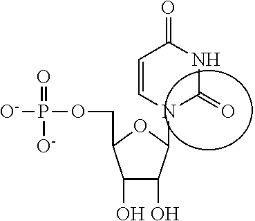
O(CC1C(O)C(O)C(N2C(=O)NC(=O)C=C2)O1)P([O-])(=O)[O-]
